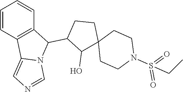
C1=CC2=C(C=C1)C(C1C(O)C3(CC1)CCN(S(=O)(=O)CC)CC3)N1C2=CN=C1
